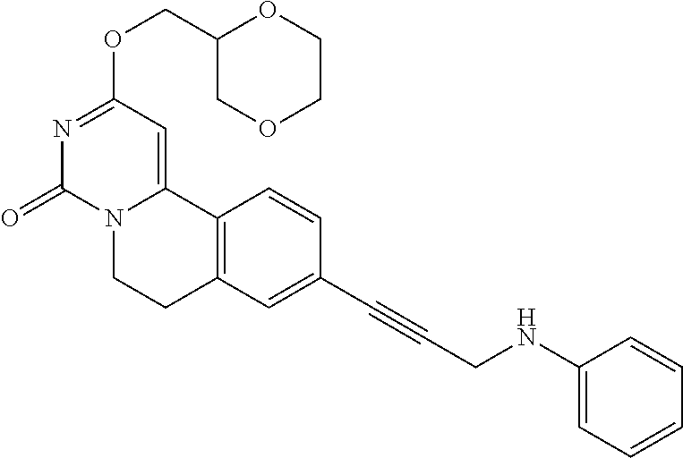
C1(COC2=NC(=O)N3C(=C2)C2=C(CC3)C=C(C#CCNC3=CC=CC=C3)C=C2)COCCO1
